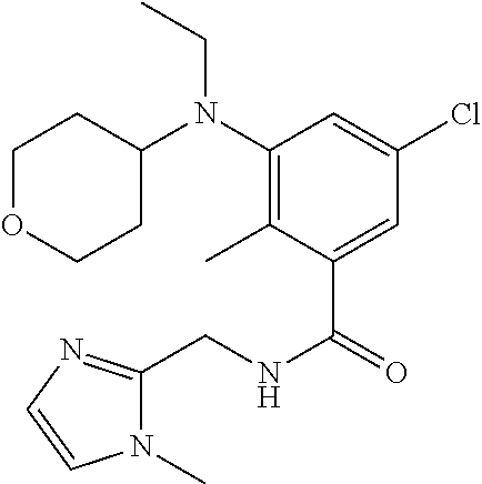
N(C(C1=CC(Cl)=CC(N(CC)C2CCOCC2)=C1C)=O)CC1=NC=CN1C
